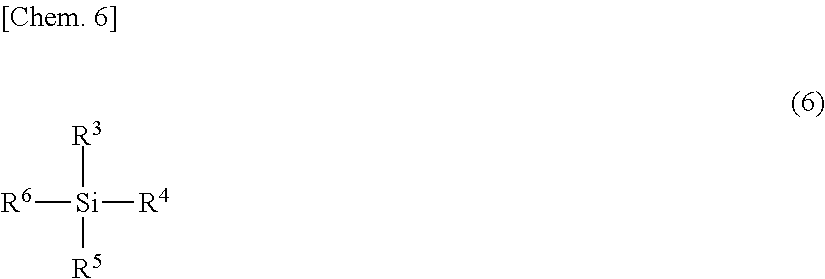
[R3][Si]([R5])([R4])[R6]
